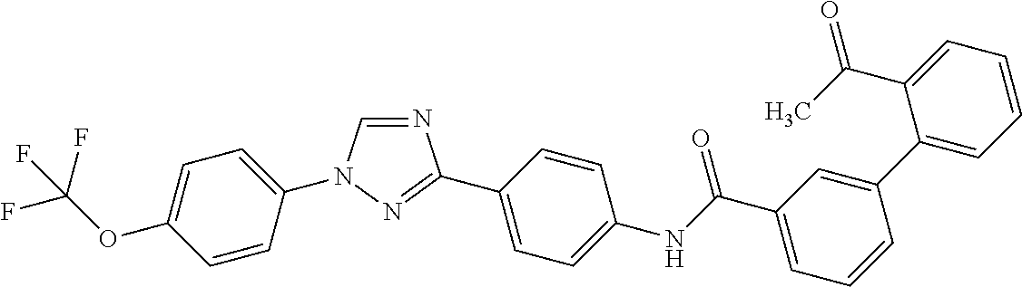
N1=CN(C2=CC=C(OC(F)(F)F)C=C2)N=C1C1=CC=C(NC(C2=CC=CC(C3=CC=CC=C3C(C)=O)=C2)=O)C=C1
